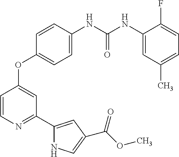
C1=C(NC(NC2=CC(C)=CC=C2F)=O)C=CC(OC2=CC(C3=CC(C(OC)=O)=CN3)=NC=C2)=C1
